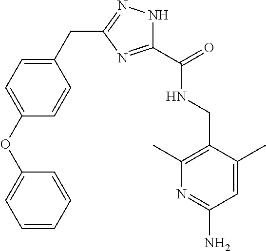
C1=C(C)C(CNC(=O)C2=NC(CC3=CC=C(OC4=CC=CC=C4)C=C3)=NN2)=C(C)N=C1N
